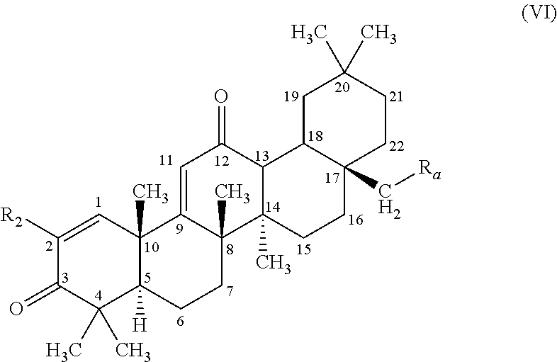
C1([R2])=CC2(C)C([H])(C(C)(C)C1=O)CCC1(C)C2=CC(=O)C2C1(C)CCC1(C[Ra])C2CC(C)(C)CC1
